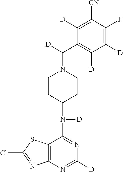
C12=C(N=C([D])N=C1N([D])C1CCN(C([D])C3=C([D])C([D])=C(F)C([CN])=C3[D])CC1)N=C(Cl)S2
